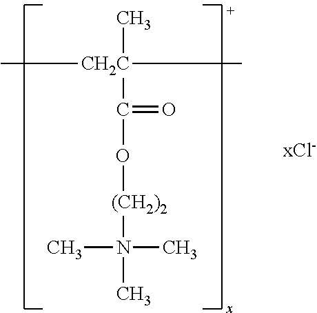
O([(CH2)2]N(C)(C)C)C([CH2C](C)(C)C)=O
